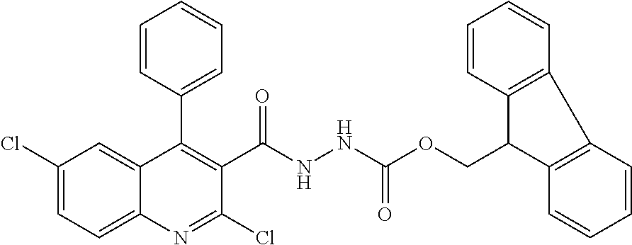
C1=CC(C2=C(C(NNC(OCC3C4=C(C5=C3C=CC=C5)C=CC=C4)=O)=O)C(Cl)=NC3=CC=C(Cl)C=C23)=CC=C1
